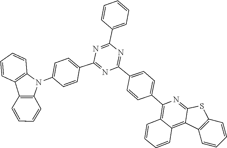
C1=CC2=C(C=C1)C1=C(N2C2=CC=C(C3=NC(C4=CC=C(C5=C6C(=C7C(=N5)SC5=C7C=CC=C5)C=CC=C6)C=C4)=NC(C4=CC=CC=C4)=N3)C=C2)C=CC=C1
